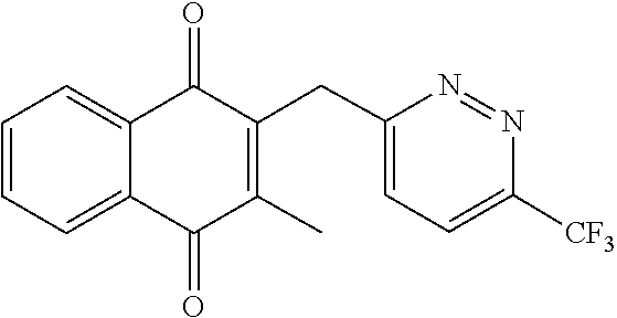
C1=CC=C2C(=O)C(CC3=CC=C([CF3])N=N3)=C(C)C(=O)C2=C1
